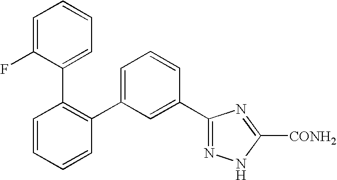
C1(C2=CC=CC(C3=NNC([CONH2])=N3)=C2)=C(C2=CC=CC=C2F)C=CC=C1
